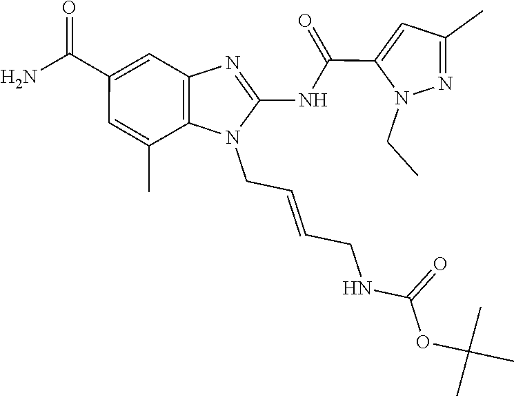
CC(OC(NCC=CCN1C(NC(=O)C2=CC(C)=NN2CC)=NC2=C1C(C)=CC(C(N)=O)=C2)=O)(C)C
